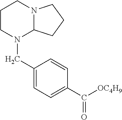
C1(CN2C3N(CCC2)CCC3)=CC=C(C([OC4H9])=O)C=C1
